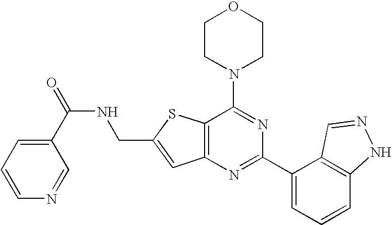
C1CN(C2=NC(C3=CC=CC4=C3C=NN4)=NC3=C2SC(CNC(=O)C2=CC=CN=C2)=C3)CCO1
